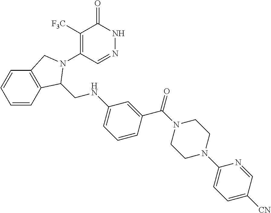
C1([F3C])=C(N2C(CNC3=CC=CC(C(=O)N4CCN(C5=CC=C([CN])C=N5)CC4)=C3)C3=C(C=CC=C3)C2)C=NNC1=O
